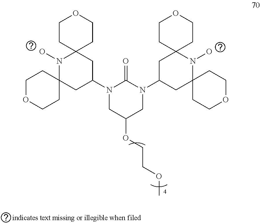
N1(C2CC3(N(O)C4(C2)CCOCC4)CCOCC3)CC(OCCOC)CN(C2CC3(N(O)C4(C2)CCOCC4)CCOCC3)C1=O
